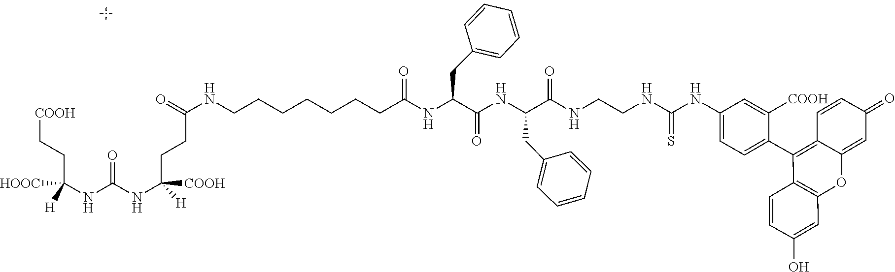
[COOH]CCC(NC(NC([H])([COOH])CCC(NCCCCCCCC(NC(C(NC(C(NCCNC(NC1=CC=C(C2=C3C(=CC(=O)C=C3)OC3=C2C=CC(O)=C3)C([COOH])=C1)=S)=O)CC1=CC=CC=C1)=O)CC1=CC=CC=C1)=O)=O)=O)([HOOC])[H]
